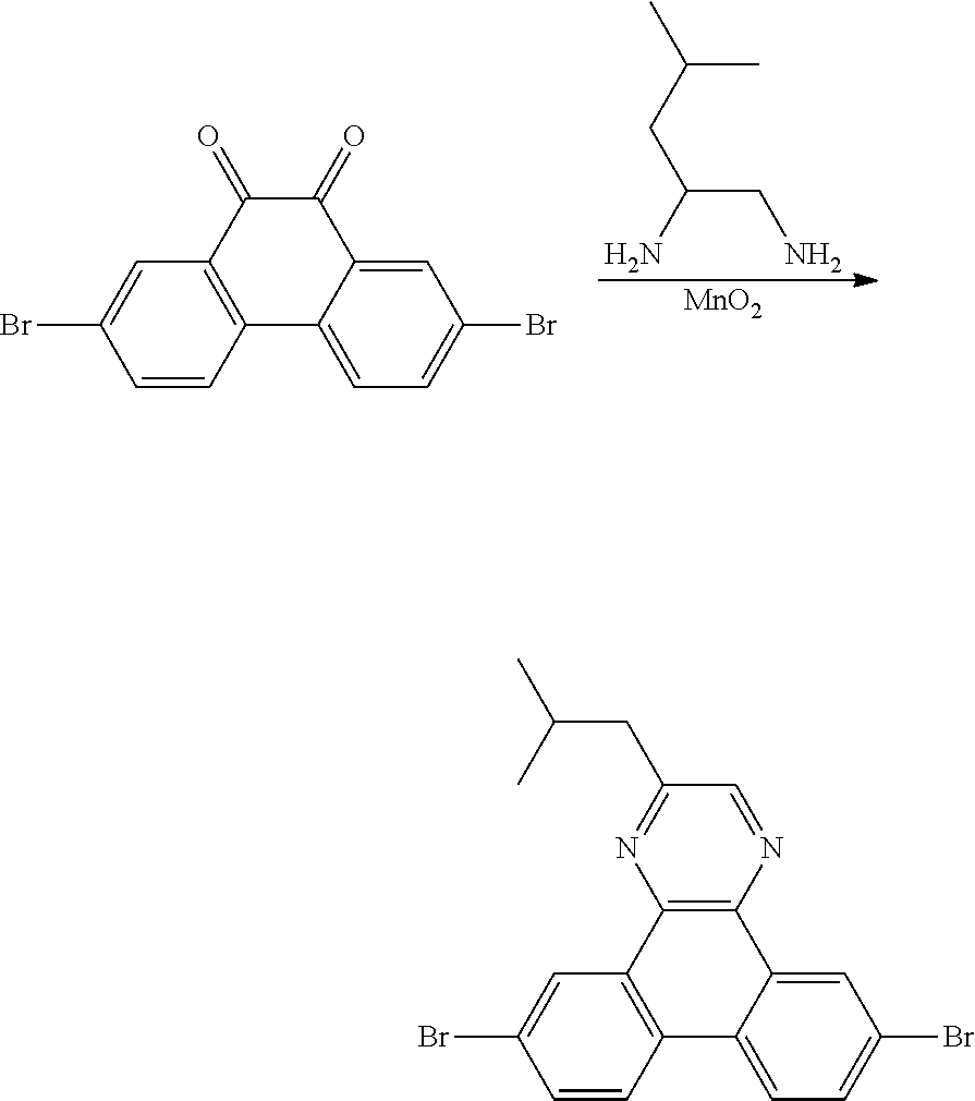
[MnO2].C(CN)(N)CC(C)C.C1=CC2=C(C=C1Br)C(=O)C(=O)C1=CC(Br)=CC=C21.C1=CC2=C(C=C1Br)C1=C(C3=CC(Br)=CC=C23)N=CC(CC(C)C)=N1
